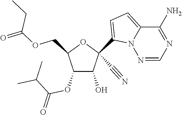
O(CC1C(OC(C(C)C)=O)C(O)C(C#N)(C2=CC=C3N2N=CN=C3N)O1)C(=O)CC
